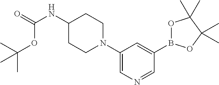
C1(NC(=O)OC(C)(C)C)CCN(C2=CN=CC(B3OC(C)(C)C(C)(C)O3)=C2)CC1
